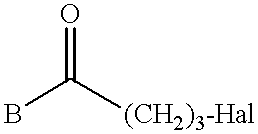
BC([(CH2)3-Hal])=O
